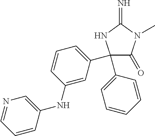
C1(C2=CC=CC(NC3=CN=CC=C3)=C2)(C2=CC=CC=C2)C(=O)N(C)C(=N)N1
